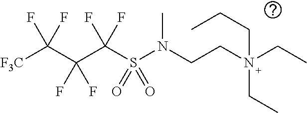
[F3C]C(C(C(S(N(CCN(CC)(CCC)CC)C)(=O)=O)(F)F)(F)F)(F)F
